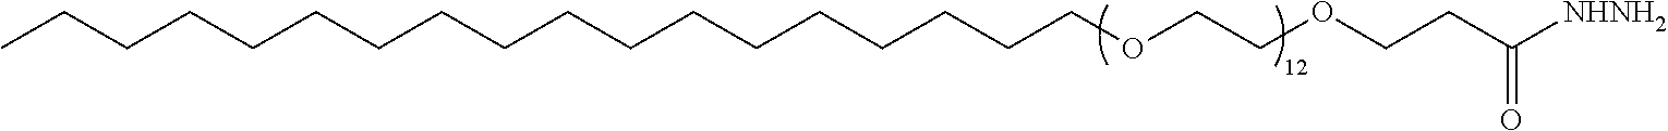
CCCCCCCCCCCCCCCCCCOCCOCCC([NHNH2])=O
